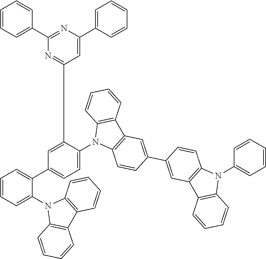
C1=CC=C(C2=NC(C3=CC=CC=C3)=CC(C3=CC(C4=CC=CC=C4N4C5=C(C6=C4C=CC=C6)C=CC=C5)=CC=C3N3C4=C(C5=C3C=CC=C5)C=C(C3=CC5=C(C=C3)N(C3=CC=CC=C3)C3=C5C=CC=C3)C=C4)=N2)C=C1
